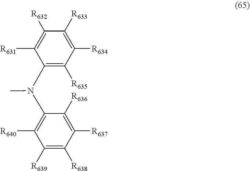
C1(N(C2=C([R640])C([R639])=C([R638])C([R637])=C2[R636])C)=C([R635])C([R634])=C([R633])C([R632])=C1[R631]
